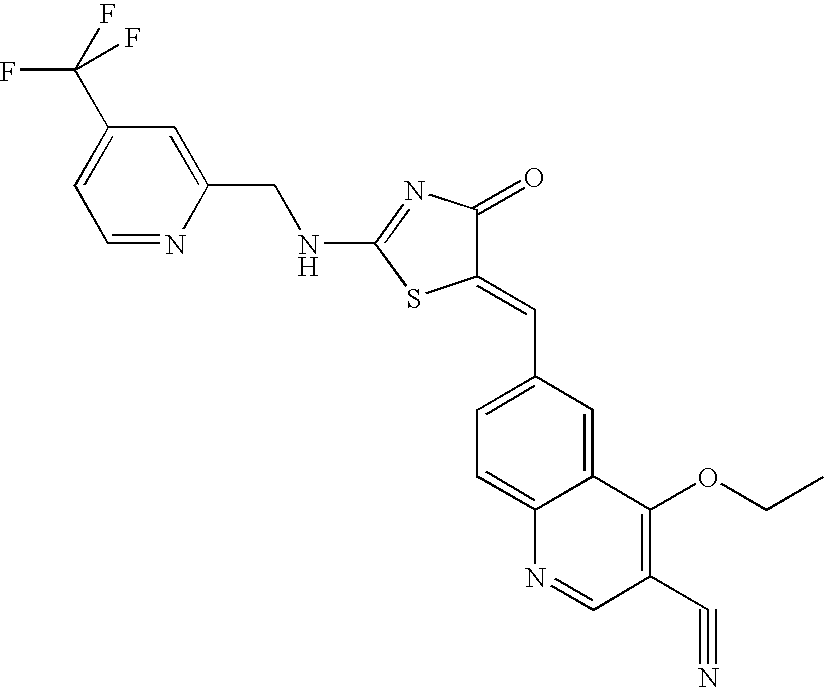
C1=NC(CNC2=NC(=O)C(=CC3=CC=C4C(=C3)C(OCC)=C(C#N)C=N4)S2)=CC(C(F)(F)F)=C1
